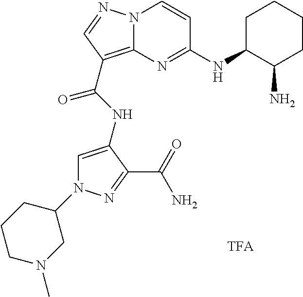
N1(C2CCCN(C)C2)C=C(NC(=O)C2=C3N(C=CC(NC4C(N)CCCC4)=N3)N=C2)C(C(=O)N)=N1
